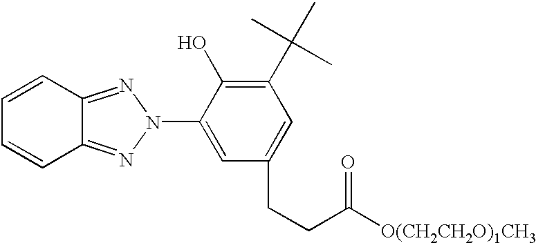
C12=NN(C3=CC(CCC(=O)[O(CH2CH2O)1CH3])=CC(C(C)(C)C)=C3O)N=C1C=CC=C2
